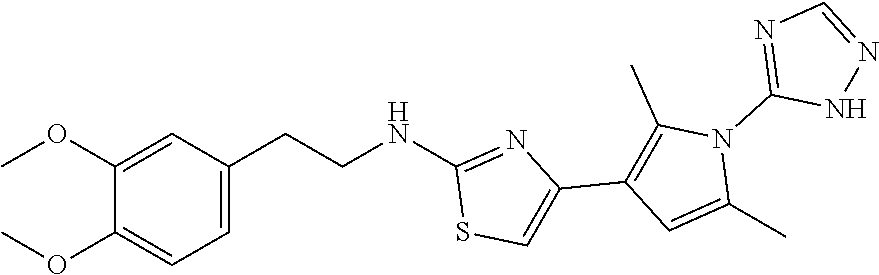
C1=C(CCNC2=NC(C3=C(C)N(C4=NC=NN4)C(C)=C3)=CS2)C=C(OC)C(OC)=C1
